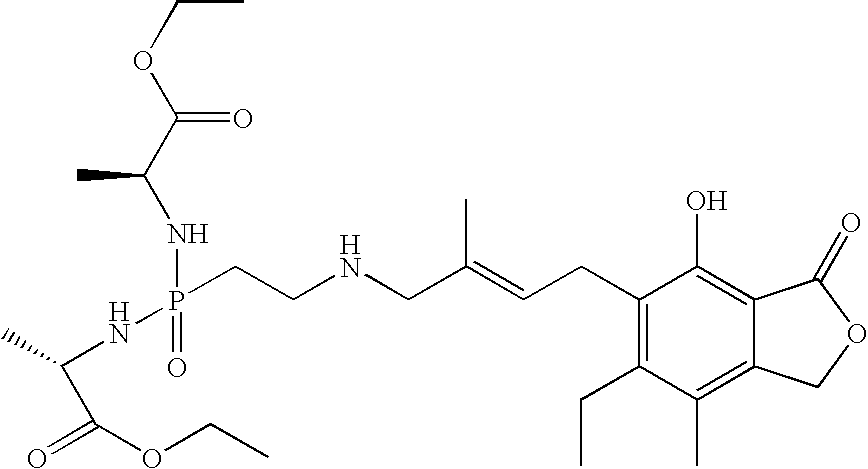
C1(CC=C(CNCCP(NC(C(OCC)=O)C)(=O)NC(C(OCC)=O)C)C)=C(CC)C(C)=C2C(=C1O)C(=O)OC2
